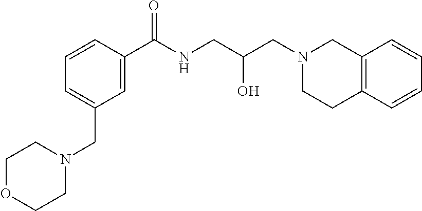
C1=C(C(NCC(CN2CCC3=C(C2)C=CC=C3)O)=O)C=CC=C1CN1CCOCC1
